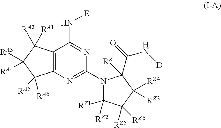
C12=C(N=C(N3C([RZ1])([RZ2])C([RZ5])([RZ6])C([RZ4])([RZ3])C3([RZ])C(=O)N[D])N=C1N[E])C([RA5])([RA6])C([RA3])([RA4])C2([RA2])[RA1]
